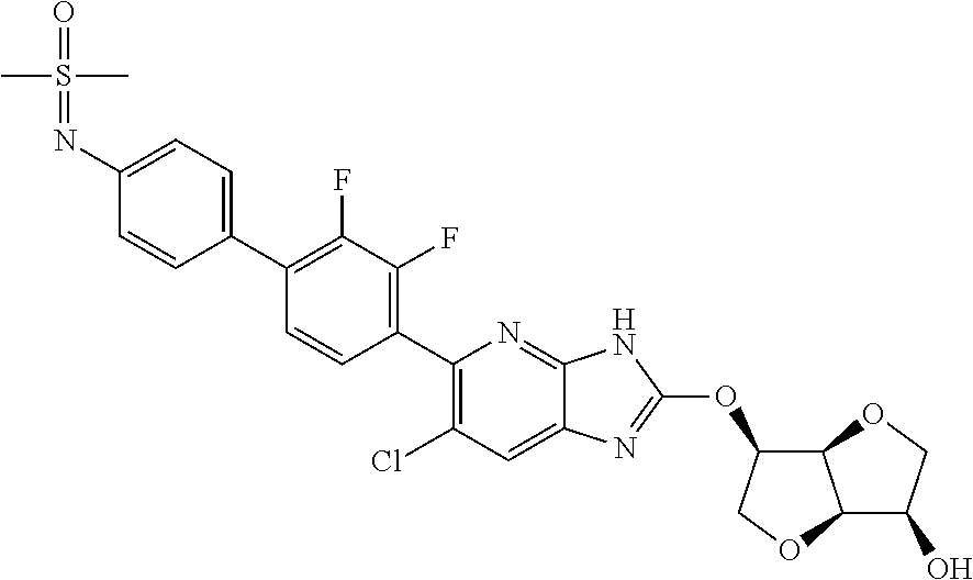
C1(N=S(=O)(C)C)=CC=C(C2=C(F)C(F)=C(C3=C(Cl)C=C4C(=N3)NC(OC3C5C(C(O)CO5)OC3)=N4)C=C2)C=C1
